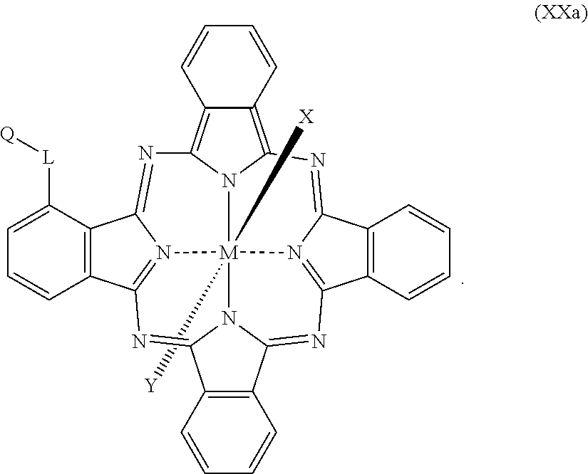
C12=C3N4C(=C1C=CC=C2)N=C1C2=C(C5=N1[M]41([X])([Y])N4=C(C6=C(C4=N3)C([L][Q])=CC=C6)N=C3C4=C(C(=N5)N31)C=CC=C4)C=CC=C2
